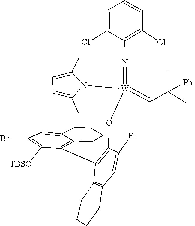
C1(Br)=C([TBSO])C(C2=C(O[W](=CC(C)(C)[Ph])(=NC3=C(Cl)C=CC=C3Cl)N3C(C)=CC=C3C)C(Br)=CC3=C2CCCC3)=C2C(=C1)CCCC2
